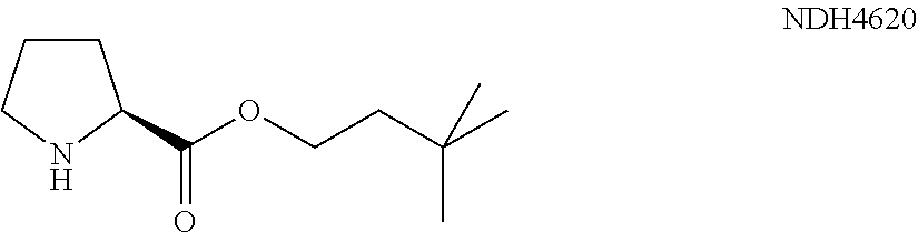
C1CCNC1C(OCCC(C)(C)C)=O
